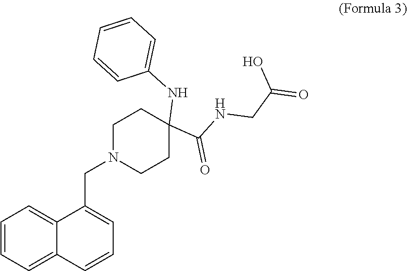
C1=CC=CC=C1NC1(C(=O)NCC(O)=O)CCN(CC2=CC=CC3=CC=CC=C32)CC1
